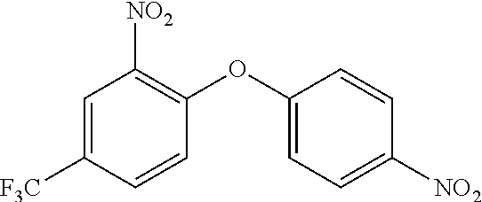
C1(OC2=CC=C([NO2])C=C2)=C([NO2])C=C([F3C])C=C1
